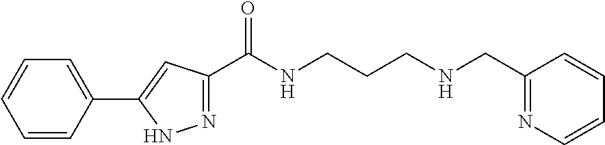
C1=CC(C2=CC(C(NCCCNCC3=NC=CC=C3)=O)=NN2)=CC=C1
